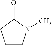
C1CN(C)C(=O)C1
